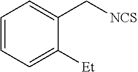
C1([Et])=CC=CC=C1C[NCS]
